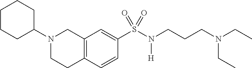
C1CCC(N2CCC3=C(C2)C=C(S(N([H])CCCN(CC)CC)(=O)=O)C=C3)CC1
